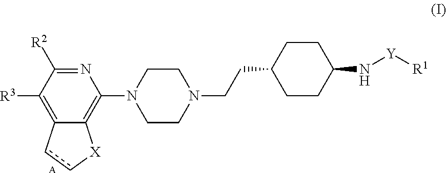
C12=C([R3])C([R2])=NC(N3CCN(CCC4CCC(N[Y][R1])CC4)CC3)=C1[X]cc2.[A]
